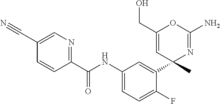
C1=C(C#N)C=CC(C(NC2=CC=C(F)C(C3(C)N=C(N)OC(CO)=C3)=C2)=O)=N1
